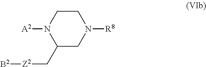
C1(C[Z2][B2])CN([R8])CCN1[A2]
